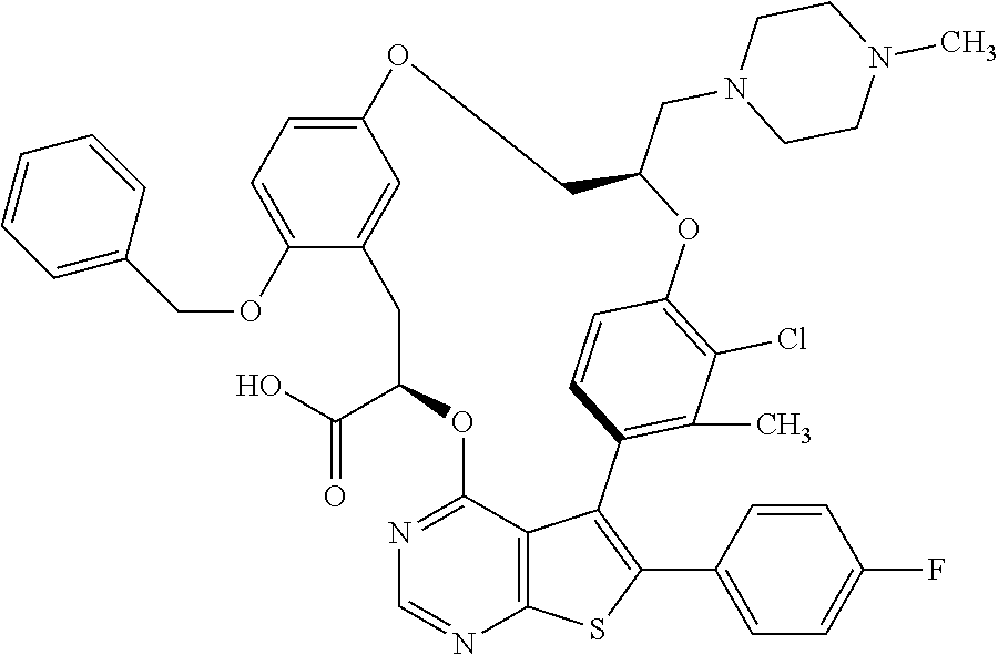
C1C(C(O)=O)OC2=NC=NC3=C2C(=C(C2=CC=C(F)C=C2)S3)C2=C(C)C(Cl)=C(C=C2)OC(CN2CCN(C)CC2)COC2=CC=C(OCC3=CC=CC=C3)C1=C2
